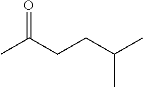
CC(CCC(C)C)=O
